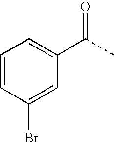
C1=CC(Br)=CC(C(C)=O)=C1
